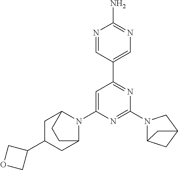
C1=C(N2C3CC(C4COC4)CC2CC3)N=C(N2C3CC(C2)C3)N=C1C1=CN=C(N)N=C1
